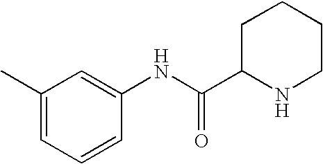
C1=CC(NC(C2NCCCC2)=O)=CC(C)=C1
